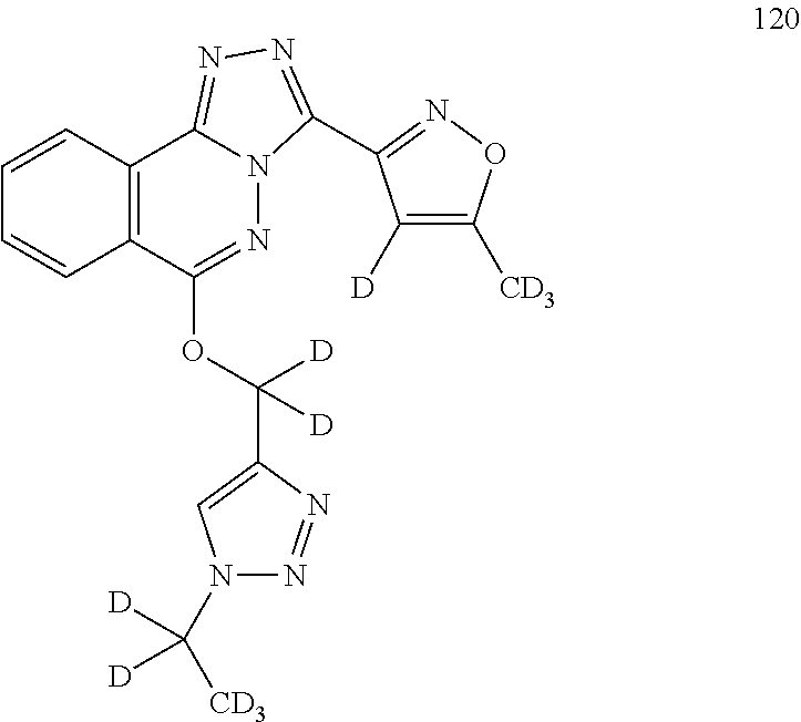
C12=C(C(OC([D])(C3=CN(C([CD3])([D])[D])N=N3)[D])=NN3C1=NN=C3C1=NOC([CD3])=C1[D])C=CC=C2
